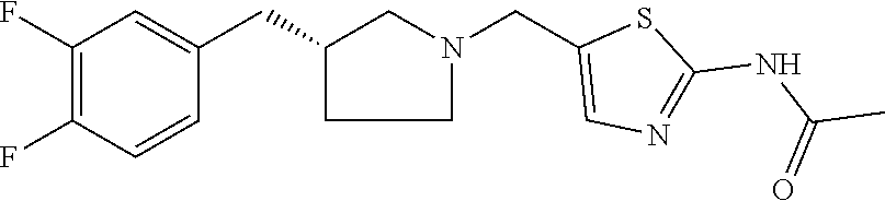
C1(F)=C(F)C=CC(CC2CN(CC3=CN=C(NC(C)=O)S3)CC2)=C1
